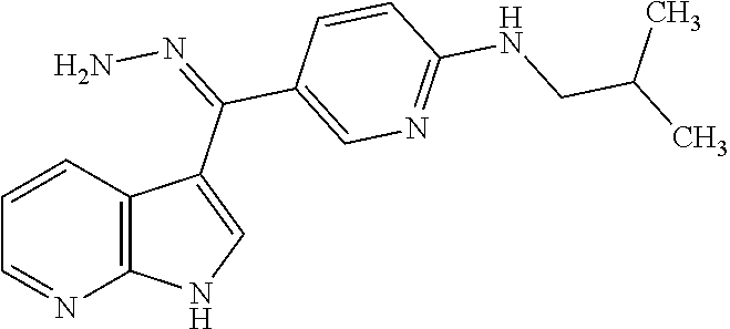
C12=C(C(C(C3=CN=C(NCC(C)C)C=C3)=NN)=CN1)C=CC=N2
